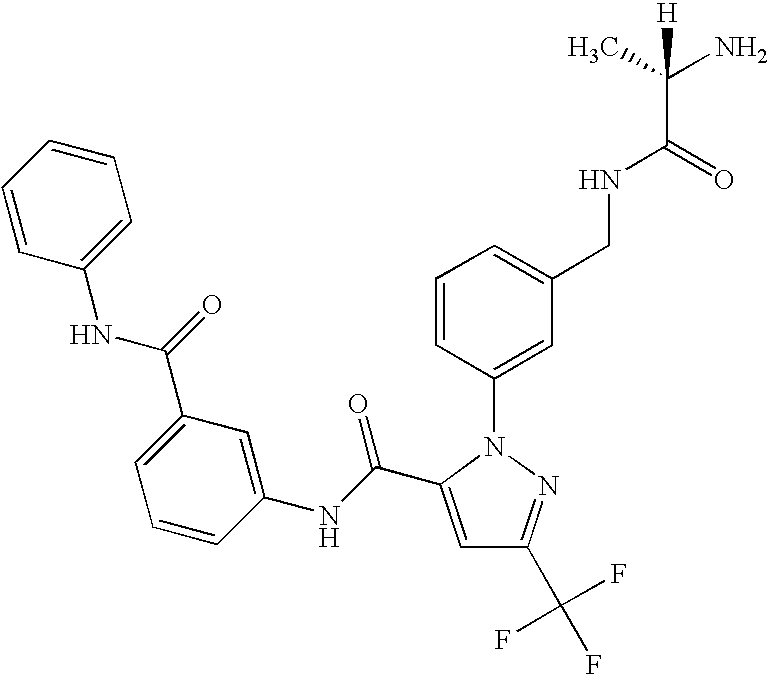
C1=C(C(NC2=CC(C(NC3=CC=CC=C3)=O)=CC=C2)=O)N(C2=CC(CNC(C(N)(C)[H])=O)=CC=C2)N=C1C(F)(F)F
